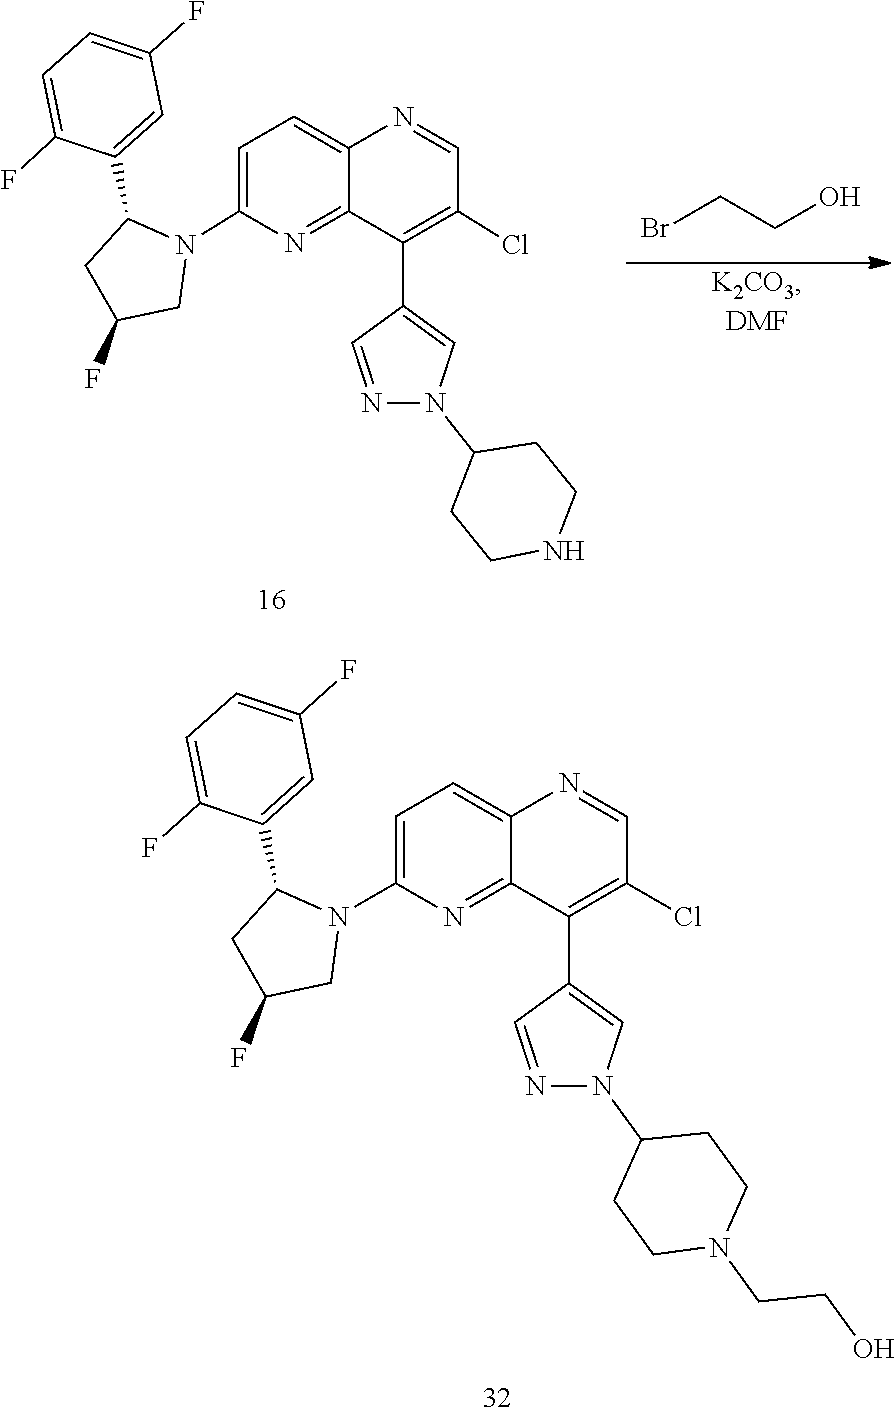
BrCCO.N1=CC(C2=C(Cl)C=NC3=CC=C(N4C(C5=CC(F)=CC=C5F)CC(F)C4)N=C23)=CN1C1CCNCC1.C1(F)=CC=C(F)C(C2CC(F)CN2C2=CC=C3N=CC(Cl)=C(C4=CN(C5CCN(CCO)CC5)N=C4)C3=N2)=C1
